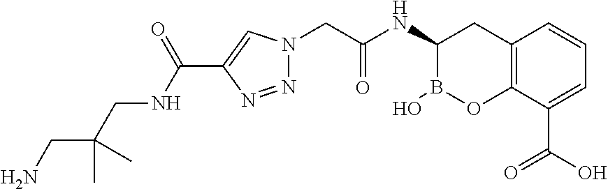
C12=C(C(C(=O)O)=CC=C1)OB(O)C(NC(=O)CN1N=NC(C(=O)NCC(C)(C)CN)=C1)C2
